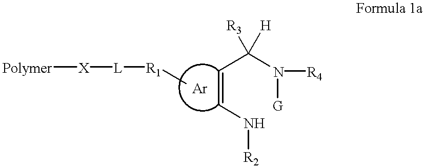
C(=CN[R2])C(N([G])[R4])([R3])[H].C[R1][L][X][Polymer]
